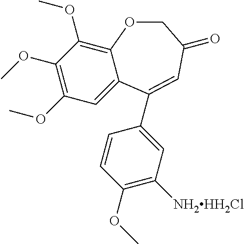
C1(OC)=C(OC)C=C2C(=C1OC)OCC(=O)C=C2C1=CC([NH2HH2Cl])=C(OC)C=C1
